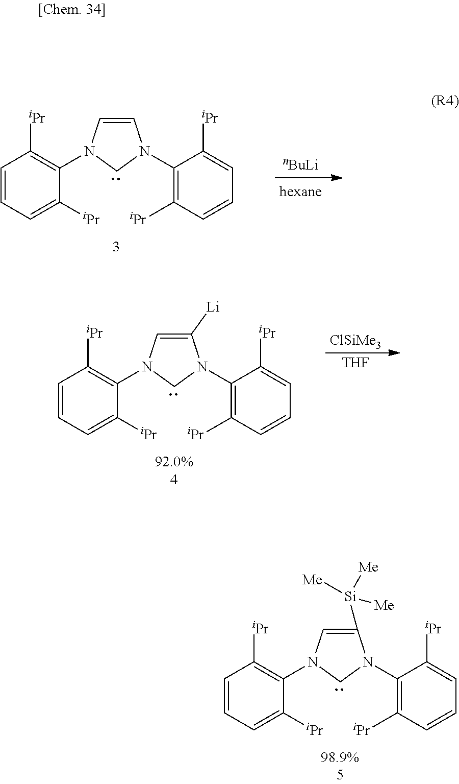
C1=CC=C([iPr])C(N2C=C([Si]([Me])([Me])[Me])N(C3=C([iPr])C=CC=C3[iPr])C2)=C1[iPr].[hexane].C1=CC=C([iPr])C(N2C=CN(C3=C([iPr])C=CC=C3[iPr])C2)=C1[iPr].[nBuLi].C1=CC=C([iPr])C(N2C=C([Li])N(C3=C([iPr])C=CC=C3[iPr])C2)=C1[iPr].[ClSiMe3].[THF]
